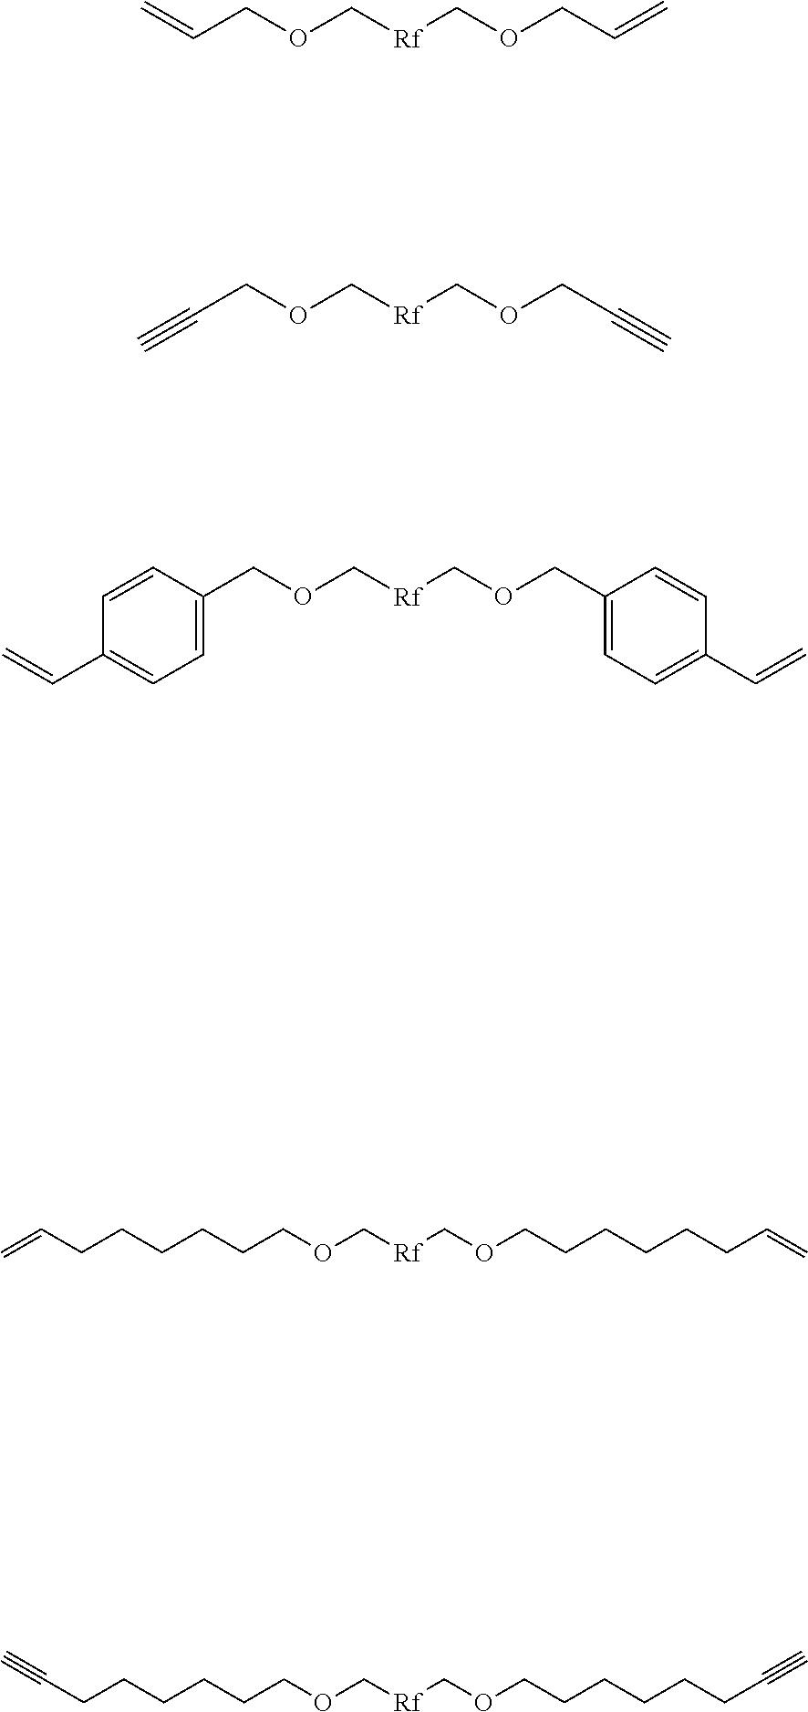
C=CCOC[Rf]COCC=C.C(COC[Rf]COCC#C)#C.C=CCCCCCCOC[Rf]COCCCCCCC=C.C(CCCCCCOC[Rf]COCCCCCCC#C)#C.C1(COC[Rf]COCC2=CC=C(C=C)C=C2)=CC=C(C=C)C=C1
